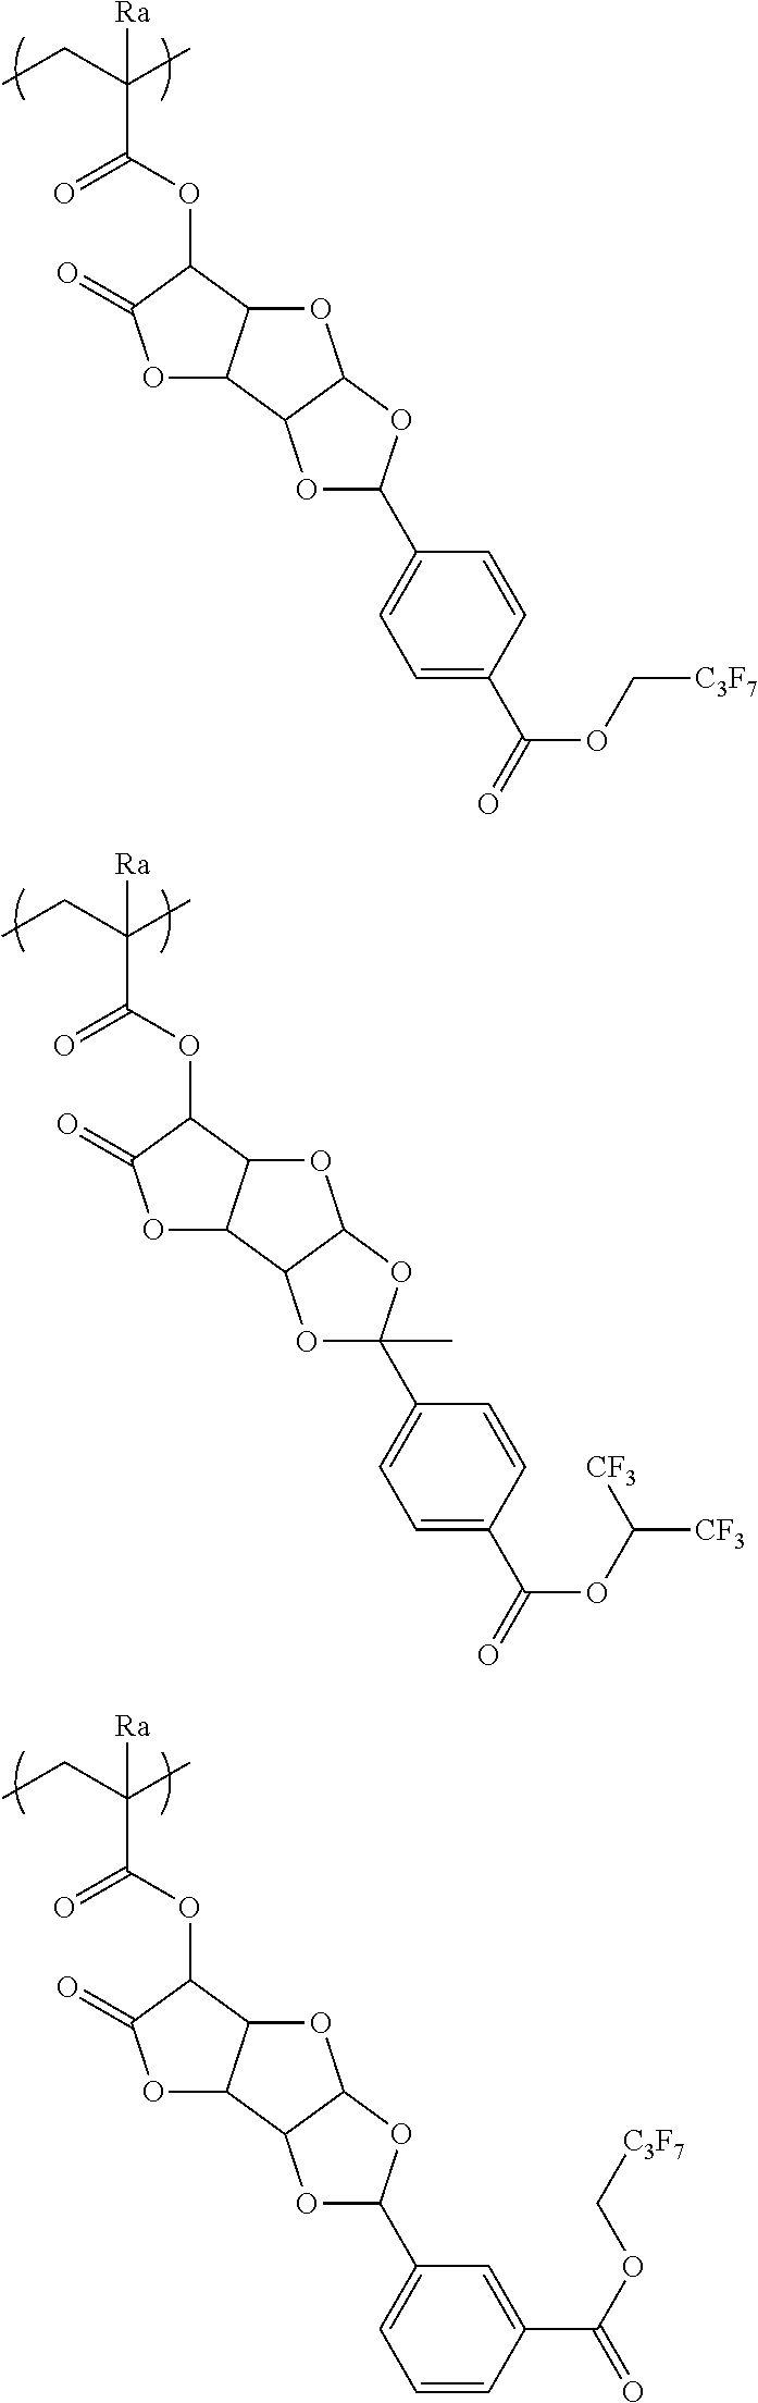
CCC(C)(C(=O)OC1C(=O)OC2C1OC1C2OC(C2=CC=C(C(OC[C3F7])=O)C=C2)O1)[Ra].CCC(C)(C(=O)OC1C(=O)OC2C1OC1C2OC(C2=CC=C(C(OC([CF3])[CF3])=O)C=C2)(C)O1)[Ra].CCC(C)(C(=O)OC1C(=O)OC2C1OC1C2OC(C2=CC=CC(C(OC[C3F7])=O)=C2)O1)[Ra]
